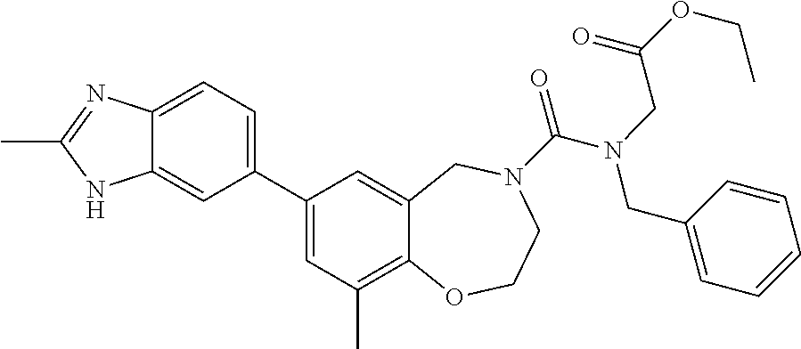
C12=CC=C(C3=CC(C)=C4C(=C3)CN(C(=O)N(CC3=CC=CC=C3)CC(OCC)=O)CCO4)C=C1NC(C)=N2
